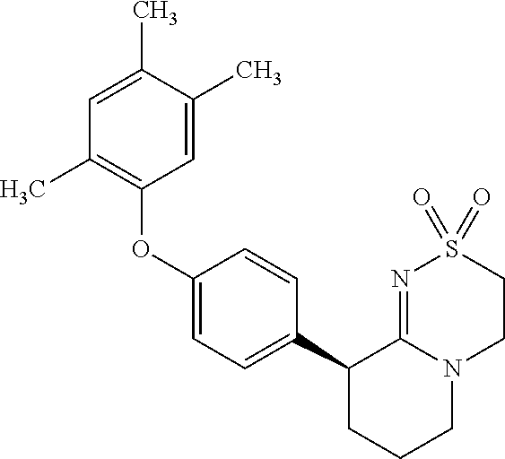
C1=C(C)C(C)=CC(OC2=CC=C(C3CCCN4C3=NS(=O)(=O)CC4)C=C2)=C1C
